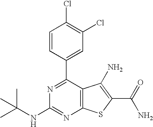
N1=C(C2=CC(Cl)=C(Cl)C=C2)C2=C(N=C1NC(C)(C)C)SC(C(N)=O)=C2N
